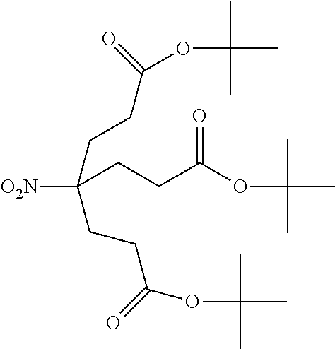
[O2N]C(CCC(=O)OC(C)(C)C)(CCC(OC(C)(C)C)=O)CCC(OC(C)(C)C)=O
